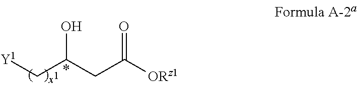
[Y1]CC(CC([ORz1])=O)O
